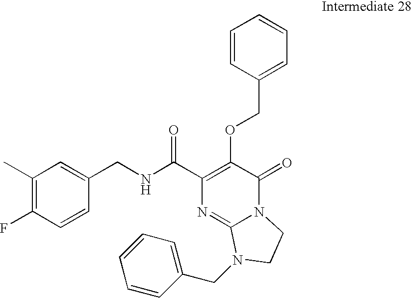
N(C(C1=C(OCC2=CC=CC=C2)C(=O)N2C(=N1)N(CC1=CC=CC=C1)CC2)=O)CC1=CC(C)=C(F)C=C1
